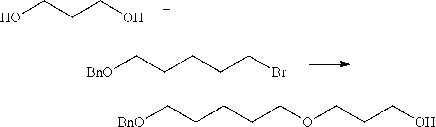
OCCCO.[BnO]CCCCCBr.[BnO]CCCCCOCCCO
